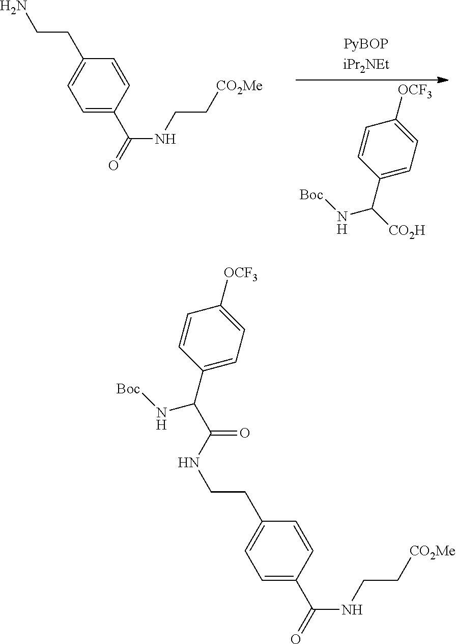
C1=C(C(=O)NCC[CO2Me])C=CC(CCNC(C(C2=CC=C([OCF3])C=C2)N[Boc])=O)=C1.C1=C(C(=O)NCC[CO2Me])C=CC(CCN)=C1.C1(C([CO2H])N[Boc])=CC=C([OCF3])C=C1
